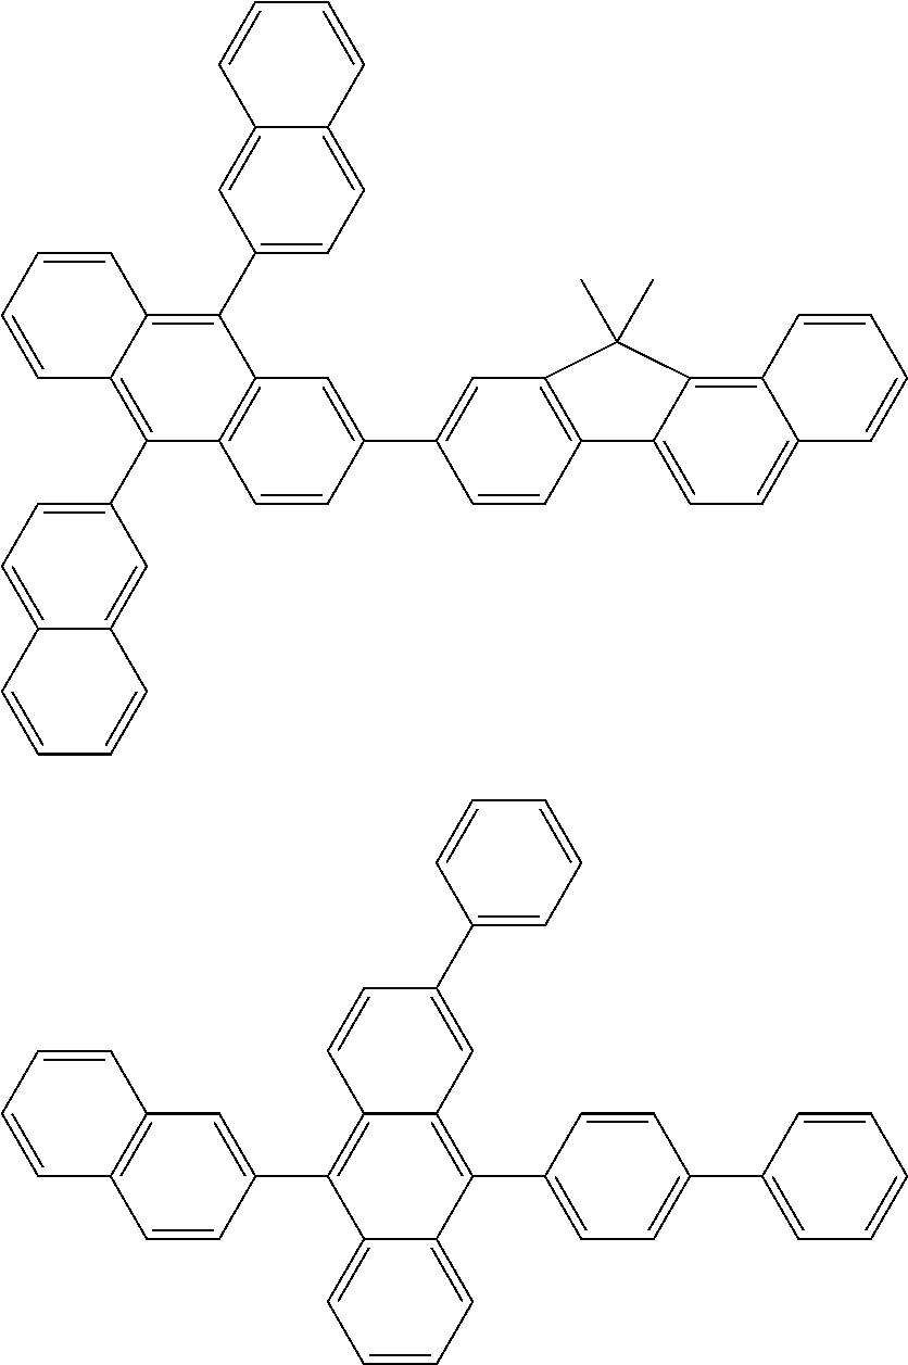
C12=C(C3=CC=C4C(=C3)C=CC=C4)C3=C(C(C4=CC=C5C(=C4)C=CC=C5)=C1C=CC=C2)C=CC(C1=CC2=C(C=C1)C1=CC=C4C(=C1C2(C)C)C=CC=C4)=C3.C12=C(C=CC(C3=C4C(=C(C5=CC=C(C6=CC=CC=C6)C=C5)C5=CC=CC=C35)C=C(C3=CC=CC=C3)C=C4)=C1)C=CC=C2
